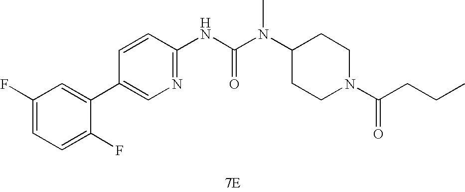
[7E].C1(C2=CC(F)=CC=C2F)=CN=C(NC(N(C2CCN(C(=O)CCC)CC2)C)=O)C=C1
